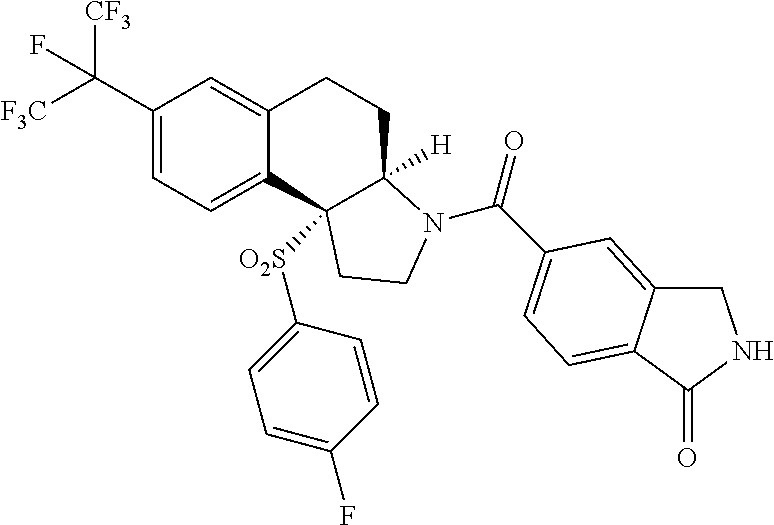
C(C1=CC=C2C(=C1)CCC1([H])C2([O2S]C2=CC=C(F)C=C2)CCN1C(=O)C1=CC=C2C(=C1)CNC2=O)([F3C])([CF3])F
